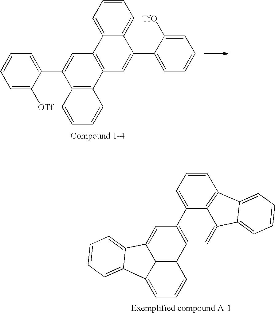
C12=C(C=C3C4=C(C5=CC=CC=C35)C=CC=C14)C1=C3C(=C2)C2=CC=CC=C2C3=CC=C1.C1=C(C2=CC3=C(C4=C2C=CC=C4)C=C(C2=CC=CC=C2[TfO])C2=CC=CC=C32)C([OTf])=CC=C1
